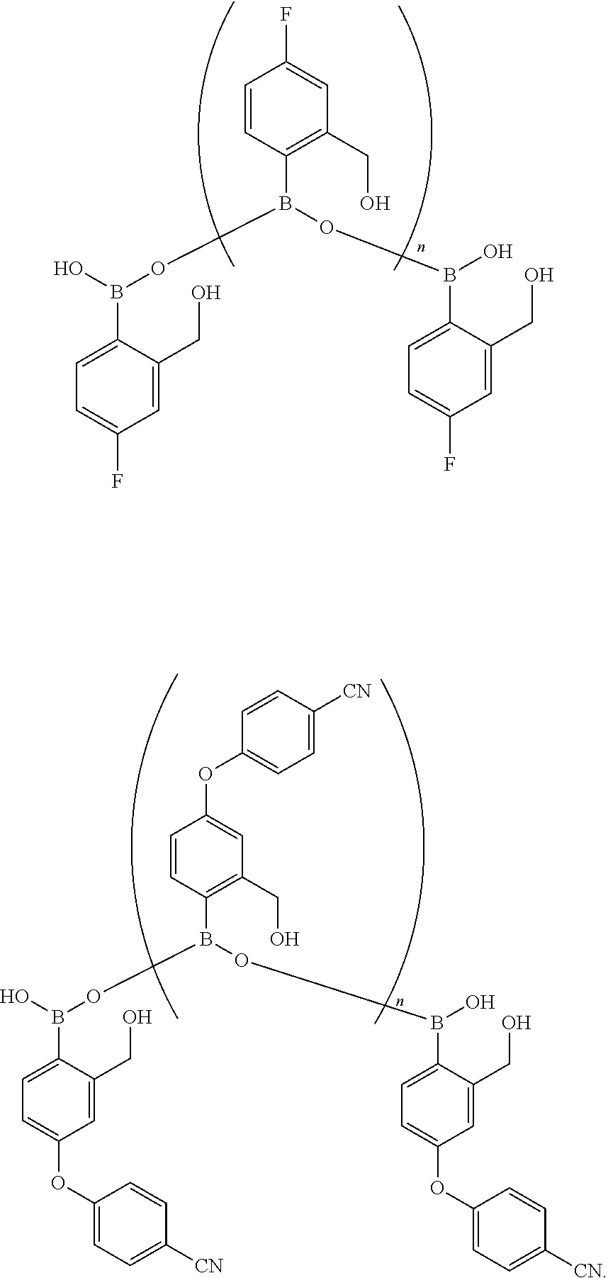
C1=CC(B(OB(C2=CC=C(F)C=C2CO)O)OB(C2=CC=C(F)C=C2CO)O)=C(CO)C=C1F.C1=CC(B(OB(C2=CC=C(OC3=CC=C([CN])C=C3)C=C2CO)O)OB(C2=CC=C(OC3=CC=C([CN])C=C3)C=C2CO)O)=C(CO)C=C1OC1=CC=C([CN])C=C1
